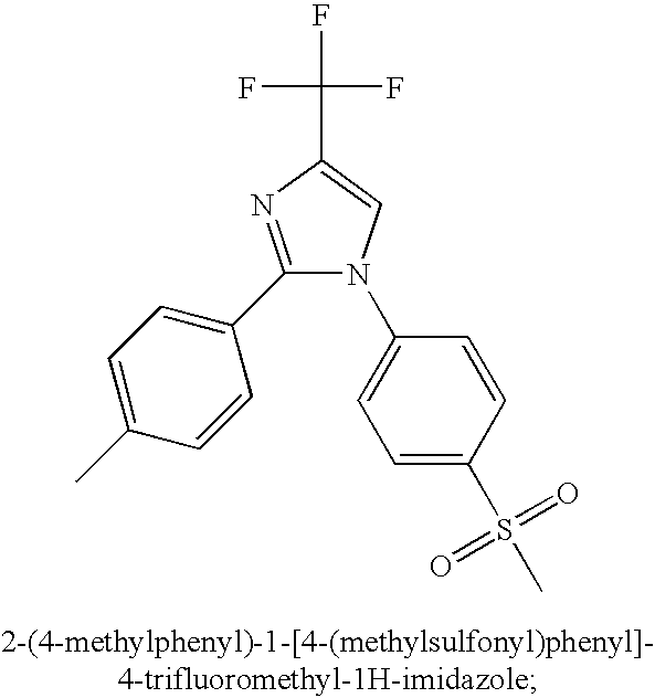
C1=C(S(C)(=O)=O)C=CC(N2C(C3=CC=C(C)C=C3)=NC(C(F)(F)F)=C2)=C1
